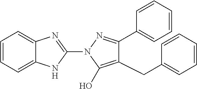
C1=CC=C2C(=C1)N=C(N1C(O)=C(CC3=CC=CC=C3)C(C3=CC=CC=C3)=N1)N2
